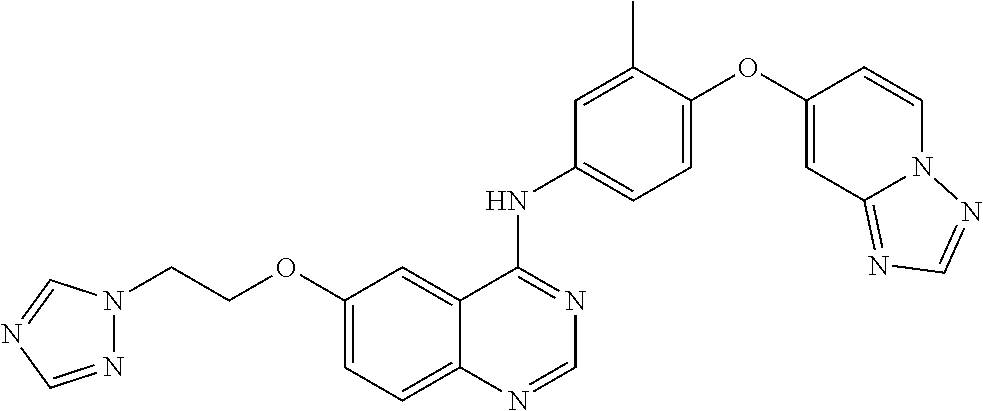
C12=CC=C(OCCN3N=CN=C3)C=C1C(NC1=CC=C(OC3=CC4=NC=NN4C=C3)C(C)=C1)=NC=N2
